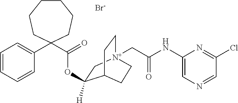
[Br-].C1CCCC(C(=O)OC2([H])C[N+]3(CC(NC4=CN=CC(Cl)=N4)=O)CCC2CC3)(C2=CC=CC=C2)CC1
